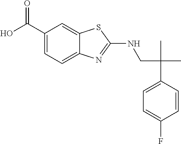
C(CNC1=NC2=CC=C(C(O)=O)C=C2S1)(C1=CC=C(F)C=C1)(C)C
